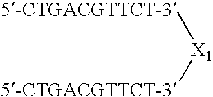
[5-CTGACGTTCT-3][X1][5-CTGACGTTCT-3]
